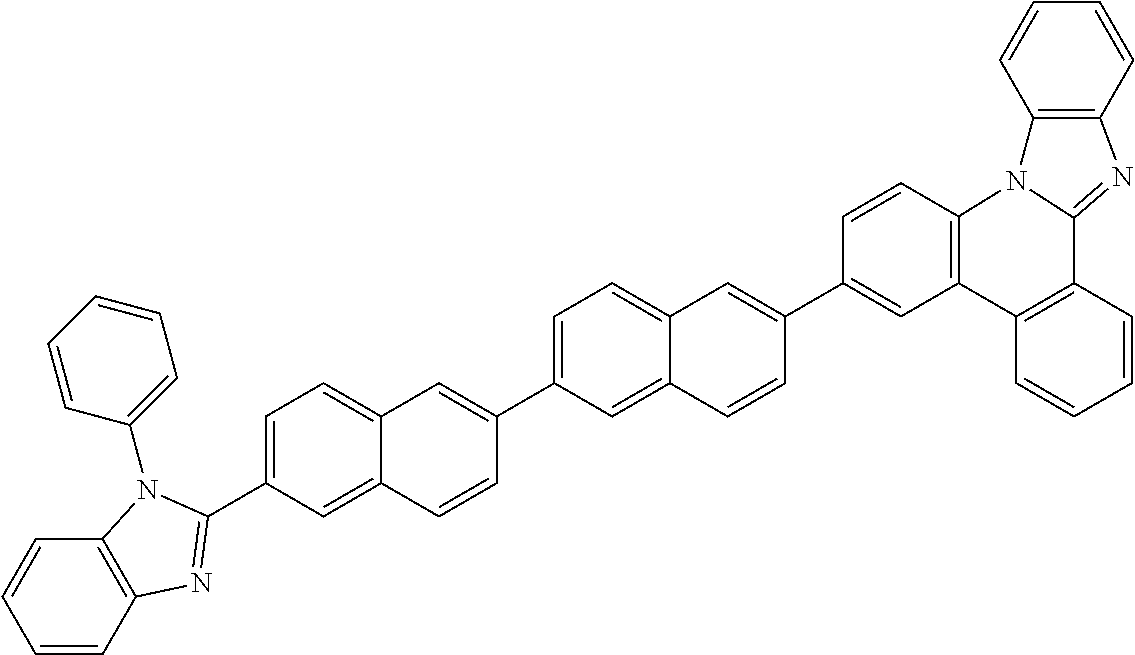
C12=CC=C(C3=CC4=CC=C(C5=NC6=C(C=CC=C6)N5C5=CC=CC=C5)C=C4C=C3)C=C1C=CC(C1=CC3=C(C=C1)N1C(=NC4=C1C=CC=C4)C1=C3C=CC=C1)=C2
